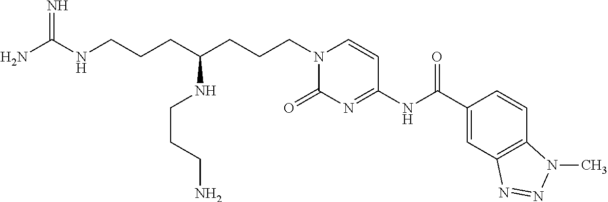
N1(CCCC(NCCCN)CCCNC(N)=N)C(=O)N=C(NC(=O)C2=CC3=C(C=C2)N(C)N=N3)C=C1
